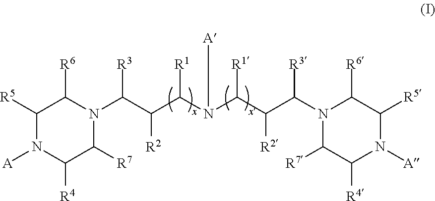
C1([R5])N([A])C([R4])C([R7])N(C(C([R2])C(N(C(C([R2])C(N2C([R7])C([R4])N([A])C([R5])C2[R6])[R3])[R1])[A])[R1])[R3])C1[R6]
